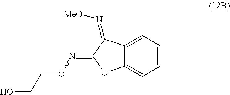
C12=CC=CC=C1OC(=NOCCO)C2=N[MeO]
